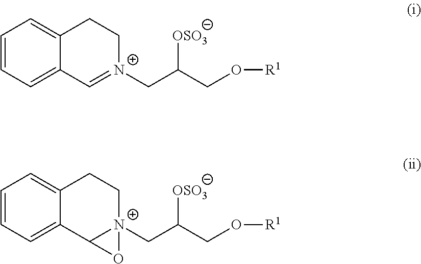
C1=CC=C2C(=C1)CC[N+]1(CC(CO[R1])[OSO3])C2O1.C1=CC=C2C(=C1)CC[N+](CC(CO[R1])[OSO3])=C2
